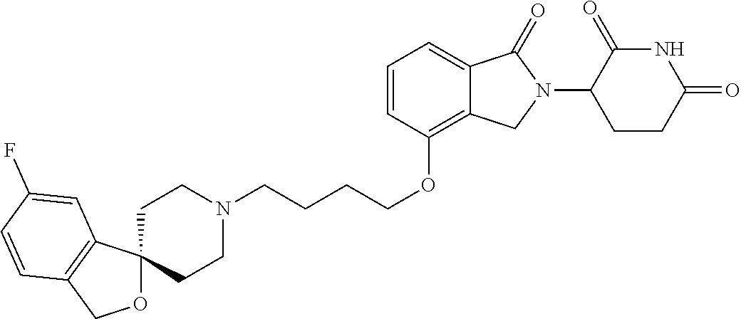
C1N(CCCCOC2=C3C(=CC=C2)C(=O)N(C2C(=O)NC(=O)CC2)C3)CCC2(C1)OCC1=C2C=C(F)C=C1
